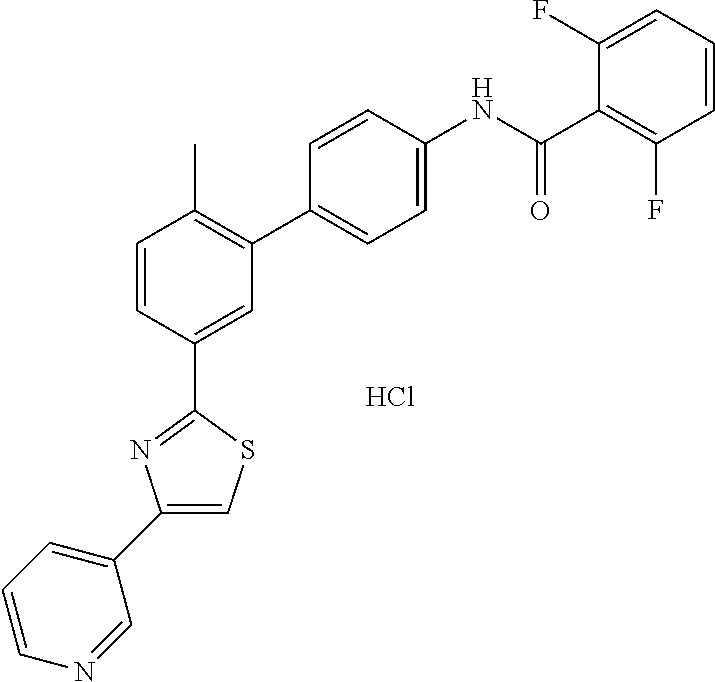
C1=CC(C2=NC(C3=CC=CN=C3)=CS2)=CC(C2=CC=C(NC(C3=C(F)C=CC=C3F)=O)C=C2)=C1C.Cl
